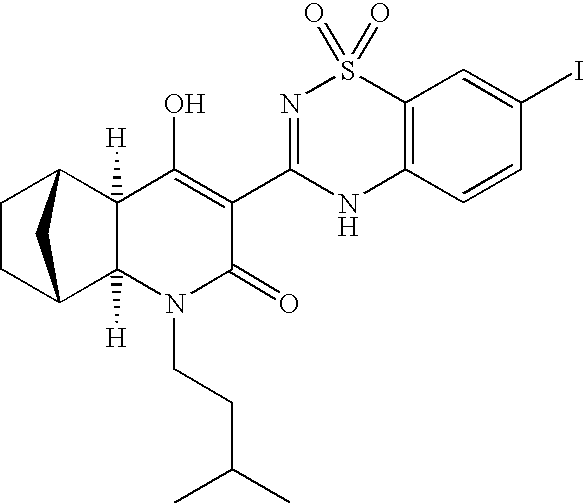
C12([H])C([H])(N(CCC(C)C)C(=O)C(C3=NS(=O)(=O)C4=C(N3)C=CC(I)=C4)=C1O)C1CCC2C1
